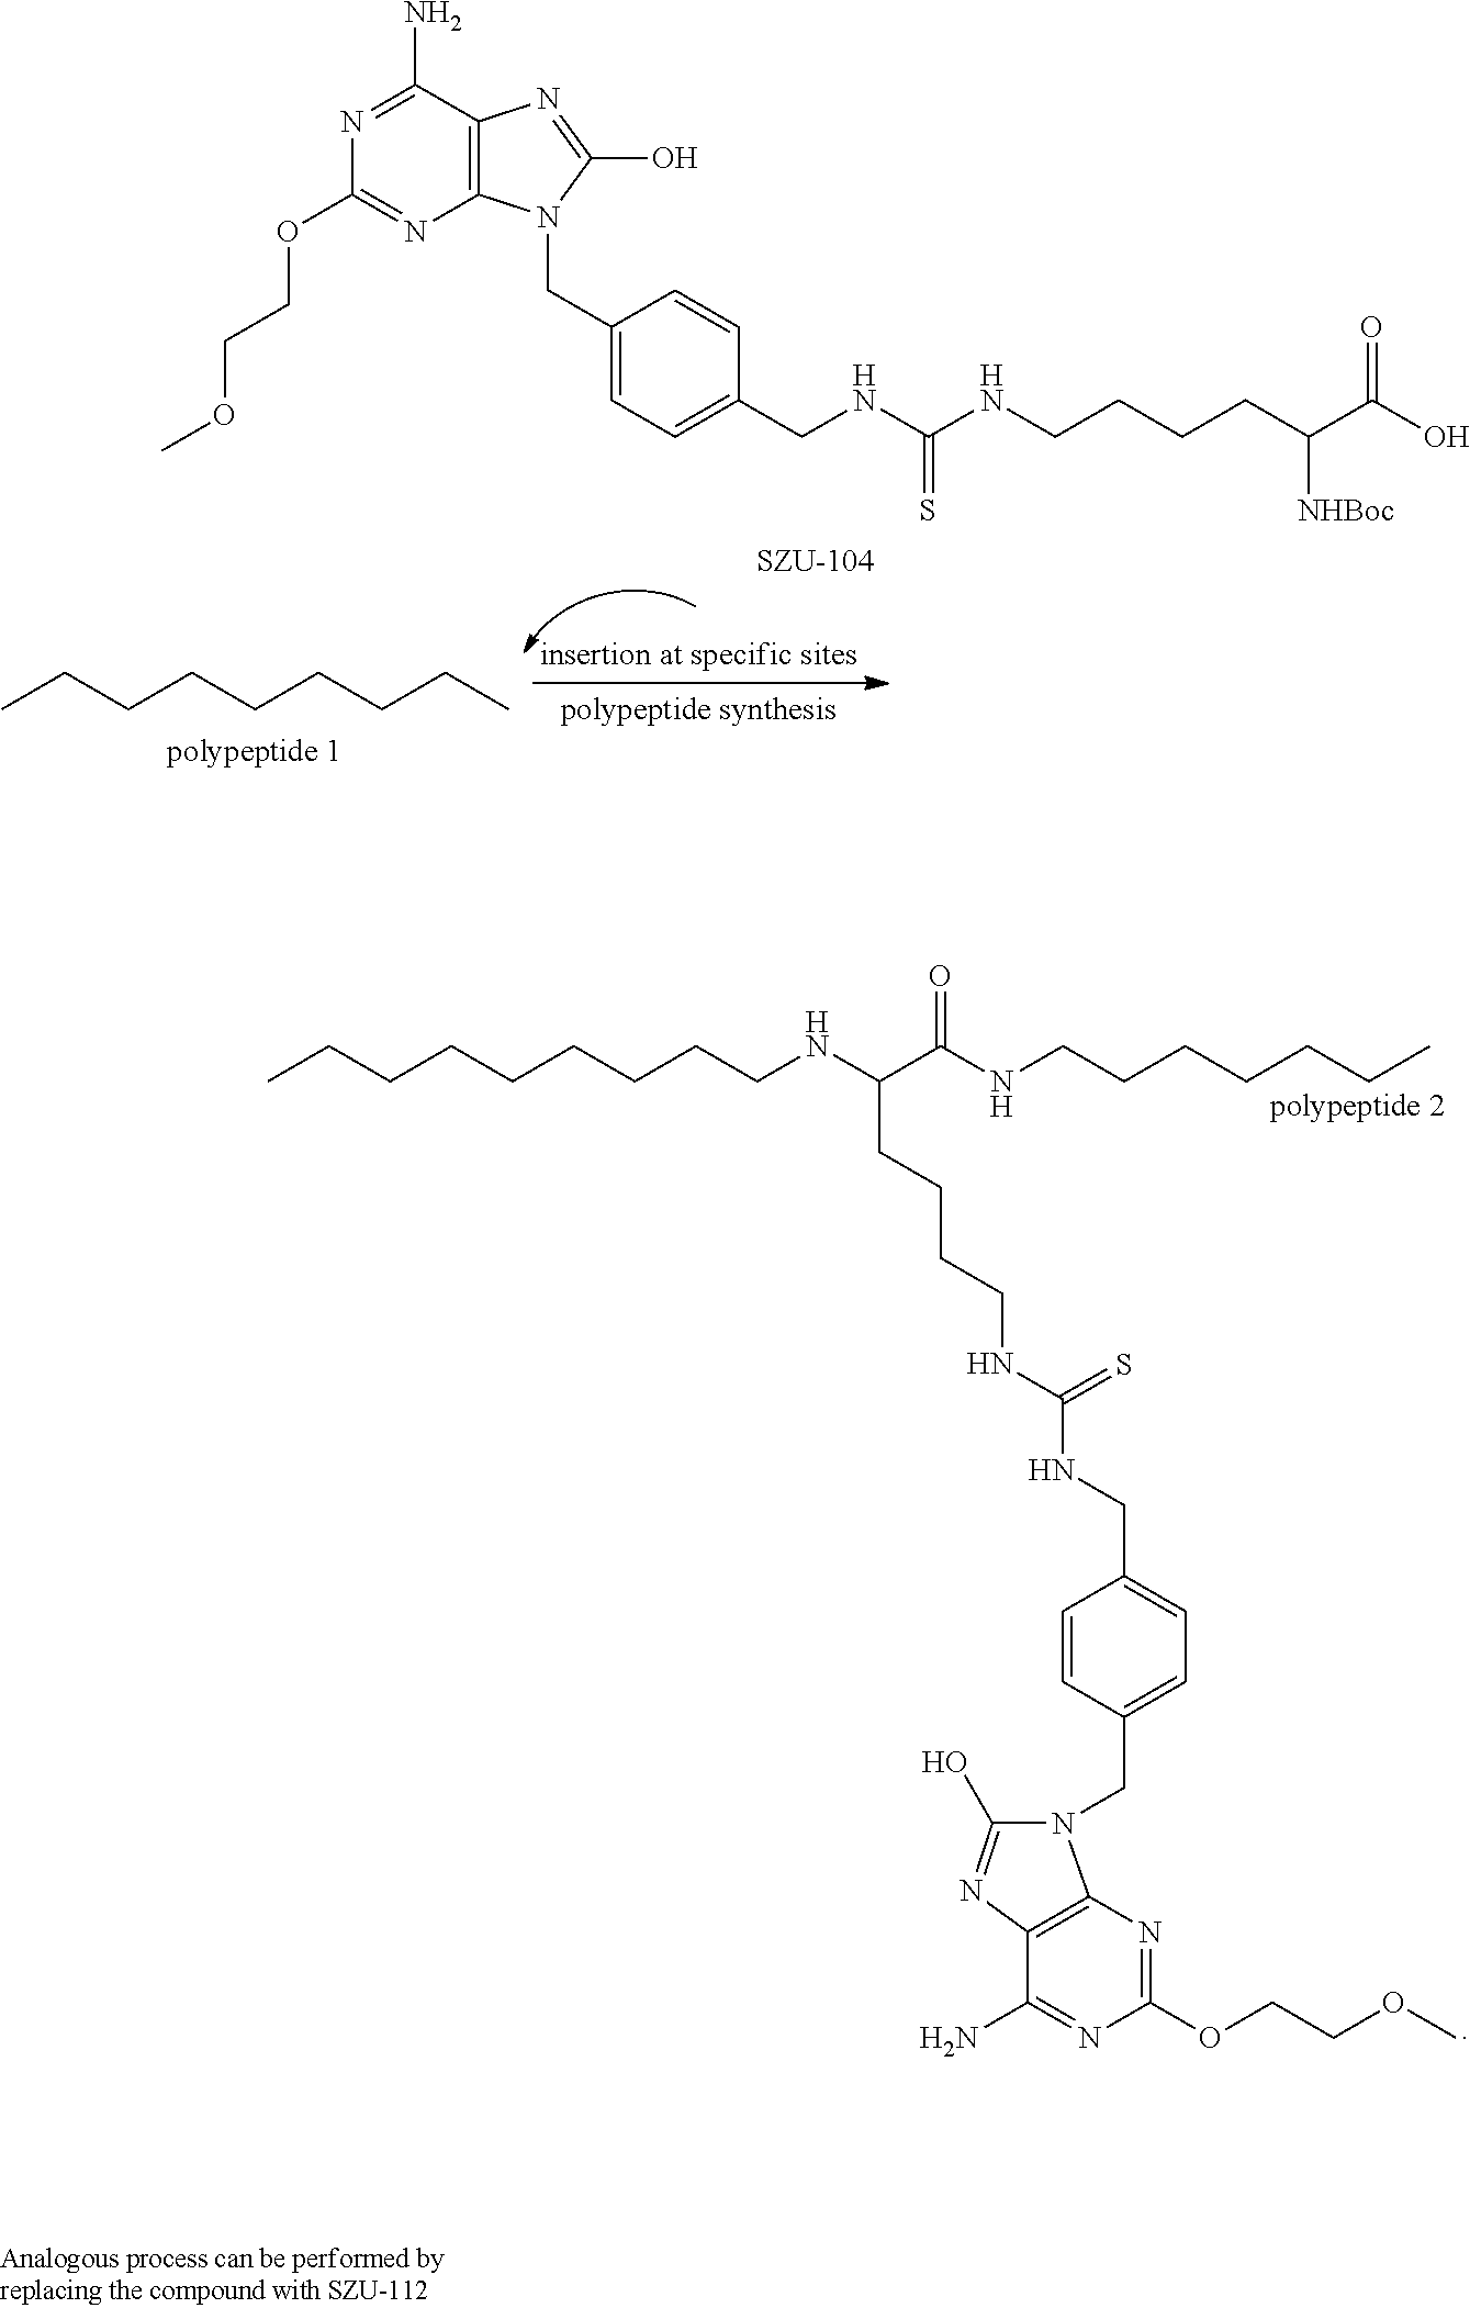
CCCCCCCCCNC(C(NCCCCCCC)=O)CCCCNC(NCC1=CC=C(CN2C(O)=NC3=C2N=C(OCCOC)N=C3N)C=C1)=S.CCCCCCCCC.C12=C(C(N)=NC(OCCOC)=N1)N=C(O)N2CC1=CC=C(CNC(NCCCCC(C(O)=O)[NHBoc])=S)C=C1
